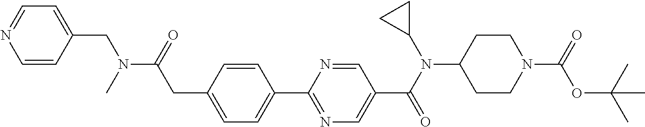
C1(CC(N(C)CC2=CC=NC=C2)=O)=CC=C(C2=NC=C(C(N(C3CC3)C3CCN(C(=O)OC(C)(C)C)CC3)=O)C=N2)C=C1
